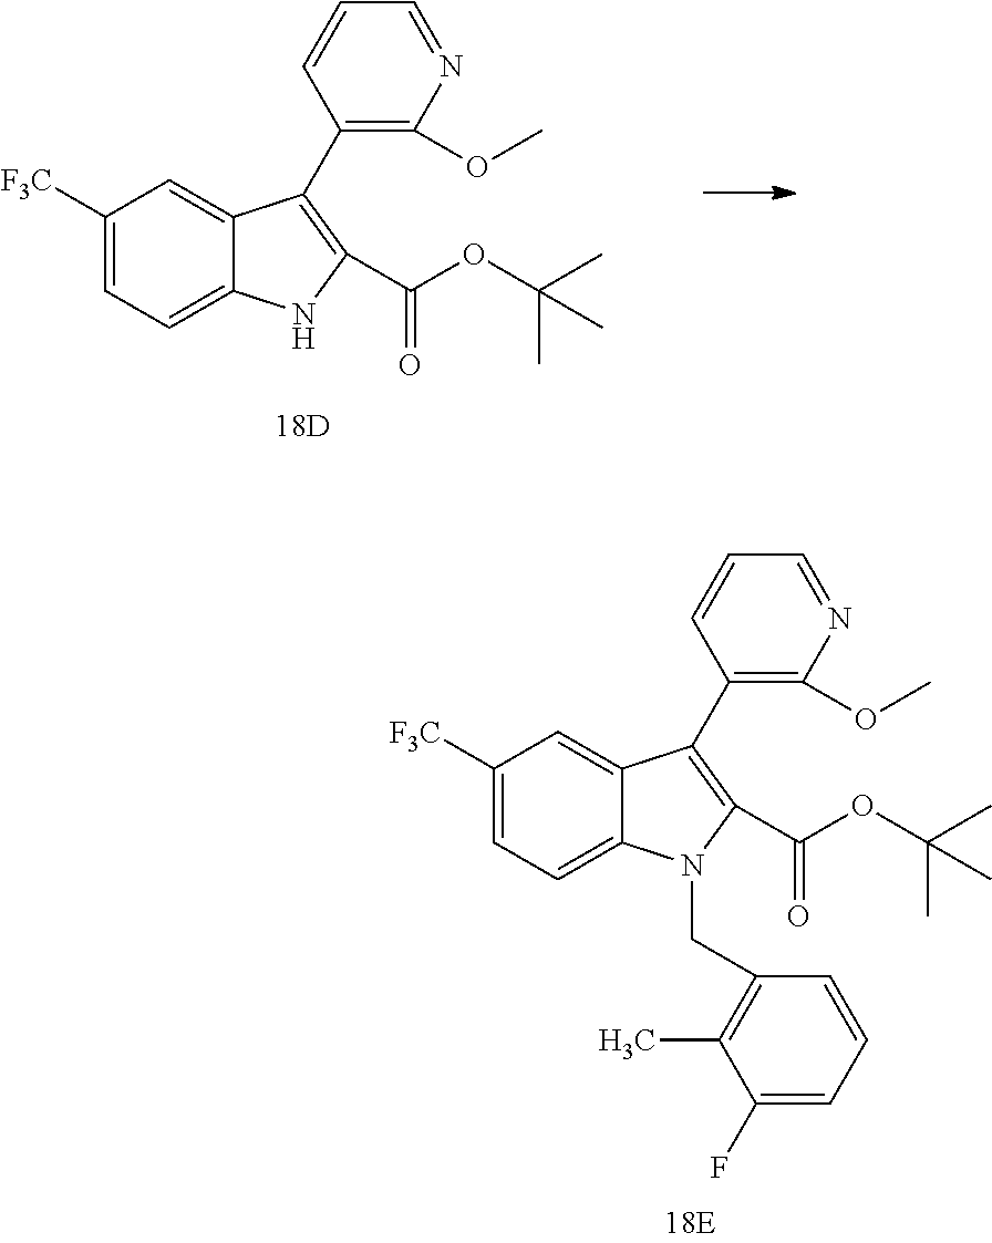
C1([F3C])=CC=C2C(=C1)C(C1=C(OC)N=CC=C1)=C(C(OC(C)(C)C)=O)N2.C1([F3C])=CC=C2C(=C1)C(C1=C(OC)N=CC=C1)=C(C(OC(C)(C)C)=O)N2CC1=C(C)C(F)=CC=C1
